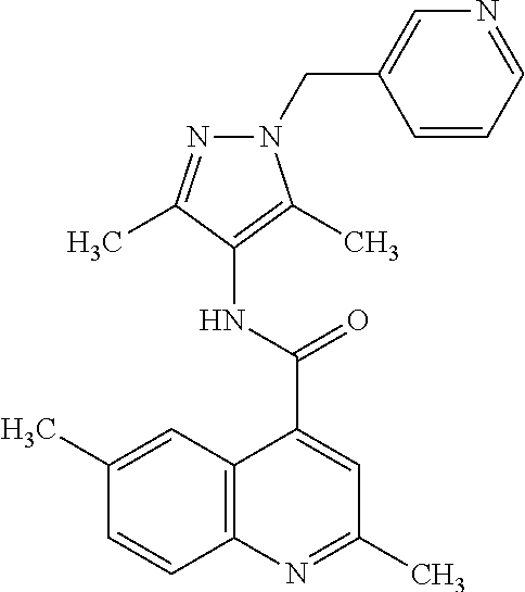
C12=C(N=C(C)C=C1C(=O)NC1=C(C)N(CC3=CN=CC=C3)N=C1C)C=CC(C)=C2
